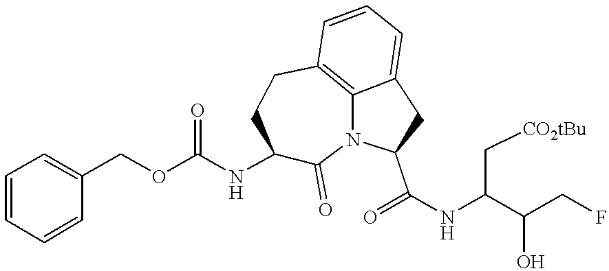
C1=CC=CC(COC(NC2C(=O)N3C4=C(CC2)C=CC=C4CC3C(=O)NC(C(CF)O)C[CO2tBu])=O)=C1
